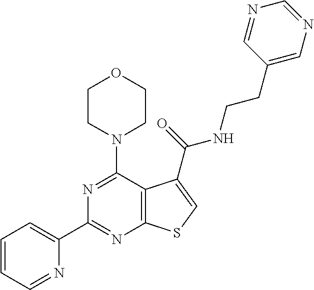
C1(C2=CC=CC=N2)=NC2=C(C(N3CCOCC3)=N1)C(C(=O)NCCC1=CN=CN=C1)=CS2
